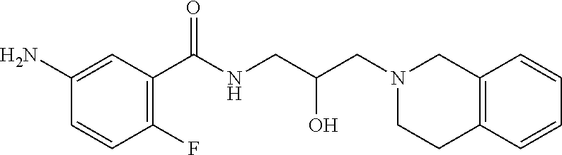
C1(F)=C(C(=O)NCC(O)CN2CCC3=C(C2)C=CC=C3)C=C(N)C=C1
